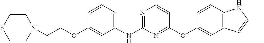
C1=CC=C(NC2=NC=CC(OC3=CC4=C(C=C3)NC(C)=C4)=N2)C=C1OCCN1CCSCC1
